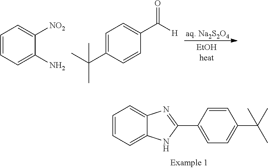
C1=CC=C(N)C([NO2])=C1.C1(C([H])=O)=CC=C(C(C)(C)C)C=C1.C1=CC=C2C(=C1)NC(C1=CC=C(C(C)(C)C)C=C1)=N2
